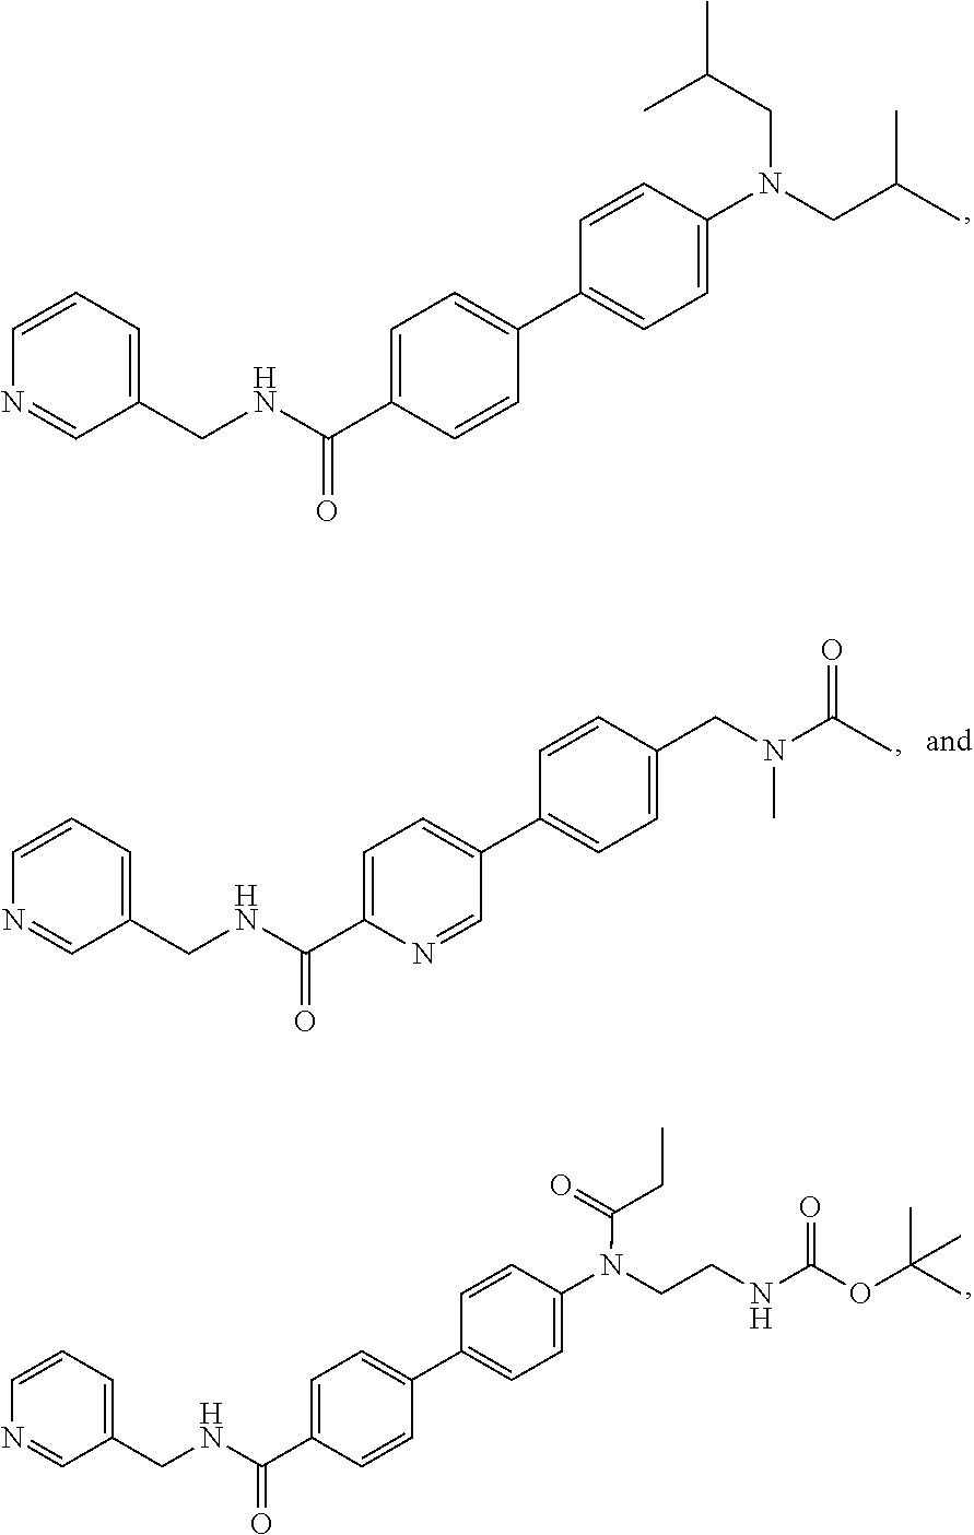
C1(CNC(C2=CC=C(C3=CC=C(N(CC(C)C)CC(C)C)C=C3)C=C2)=O)=CC=CN=C1.C1(CNC(C2=CC=C(C3=CC=C(CN(C(C)=O)C)C=C3)C=N2)=O)=CC=CN=C1.C1(CNC(C2=CC=C(C3=CC=C(N(C(CC)=O)CCNC(OC(C)(C)C)=O)C=C3)C=C2)=O)=CC=CN=C1
